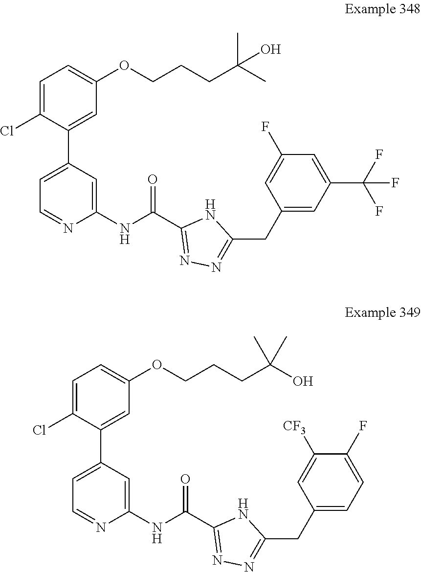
C1=C(Cl)C(C2=CC=NC(NC(C3=NN=C(CC4=CC(C(F)(F)F)=CC(F)=C4)N3)=O)=C2)=CC(OCCCC(C)(C)O)=C1.C1=C(Cl)C(C2=CC=NC(NC(C3=NN=C(CC4=CC=C(F)C([CF3])=C4)N3)=O)=C2)=CC(OCCCC(O)(C)C)=C1
